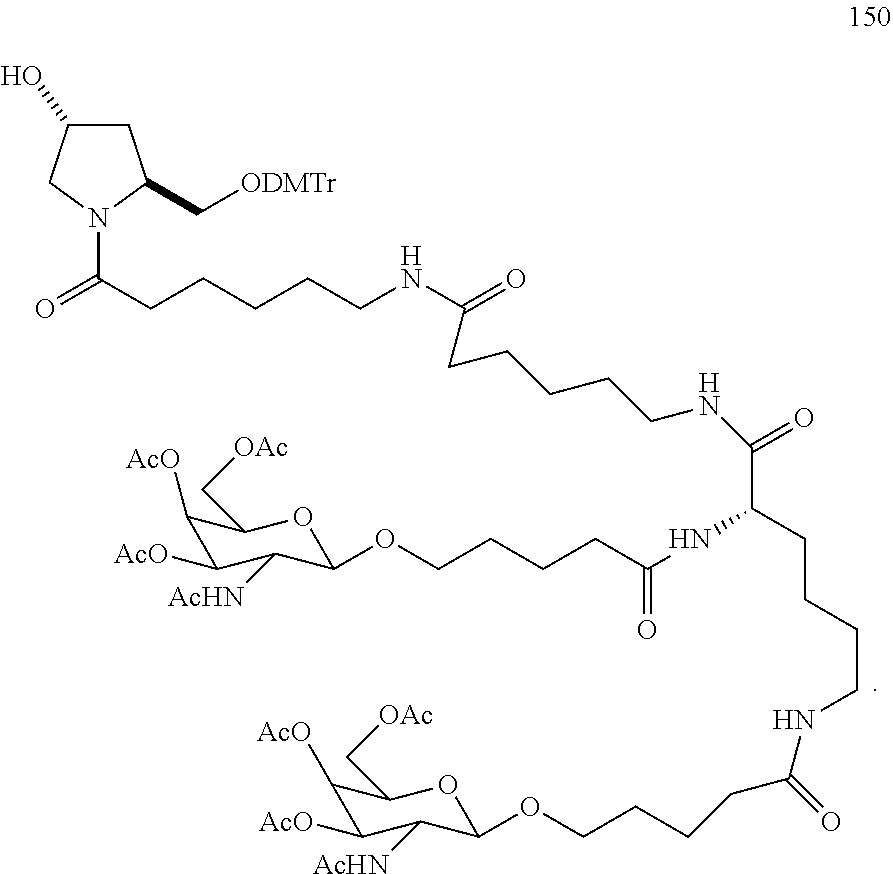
N(C(CCCCOC1OC(C[OAc])C([AcO])C([AcO])C1[AcHN])=O)C(C(=O)NCCCCCC(=O)NCCCCCC(N1C(C[ODMTr])CC(O)C1)=O)CCCCNC(=O)CCCCOC1OC(C[OAc])C([AcO])C([AcO])C1[AcHN]
